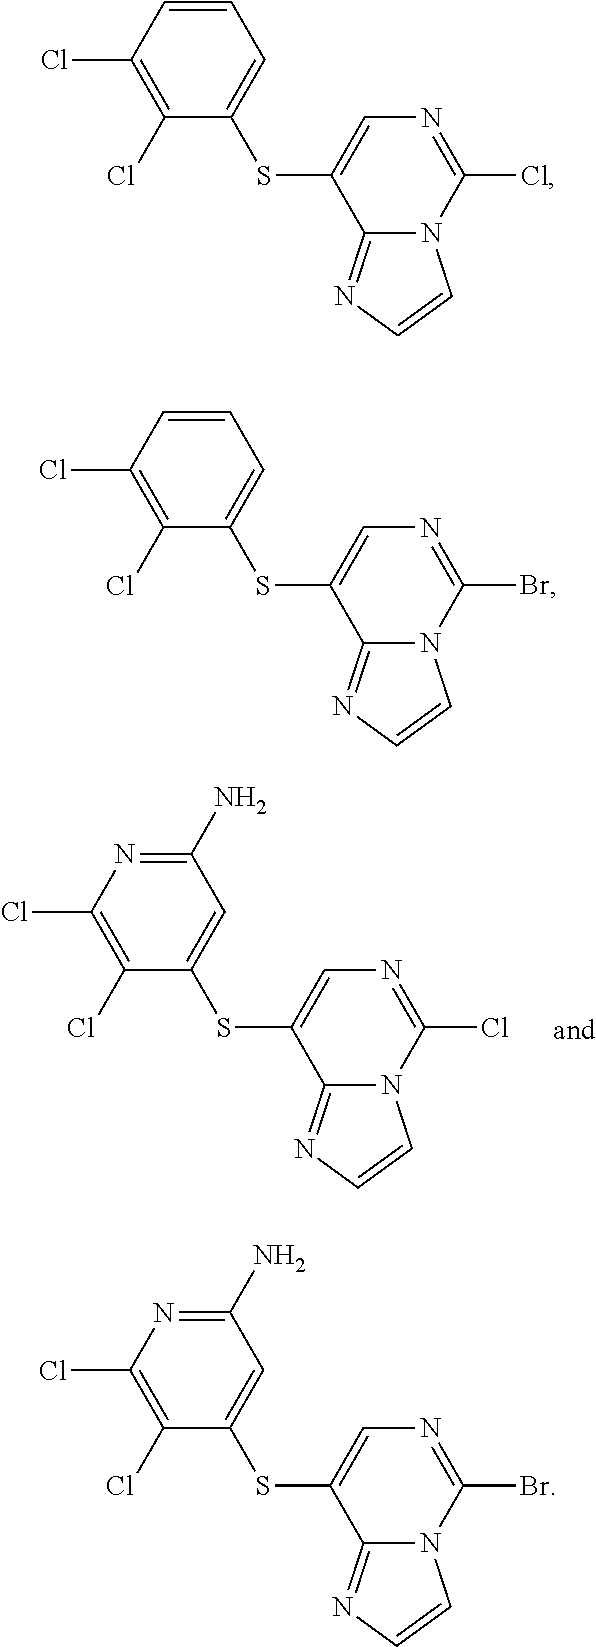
C1(N)=NC(Cl)=C(Cl)C(SC2=CN=C(Cl)N3C2=NC=C3)=C1.C1=CC=C(SC2=CN=C(Cl)N3C2=NC=C3)C(Cl)=C1Cl.C1(Cl)=C(Cl)C=CC=C1SC1=CN=C(Br)N2C1=NC=C2.C1(N)=NC(Cl)=C(Cl)C(SC2=CN=C(Br)N3C2=NC=C3)=C1
